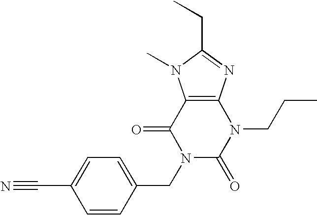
C12=C(N=C(CC)N1C)N(CCC)C(=O)N(CC1=CC=C(C#N)C=C1)C2=O
